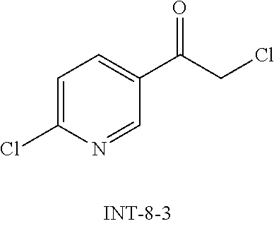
C1=C(Cl)N=CC(C(CCl)=O)=C1
